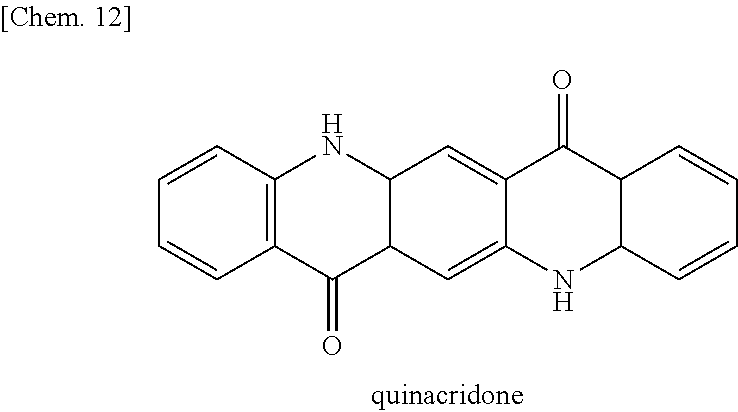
C1=CC2=C(C=C1)C(=O)C1C(N2)C=C2C(=C1)NC1C(C2=O)C=CC=C1
